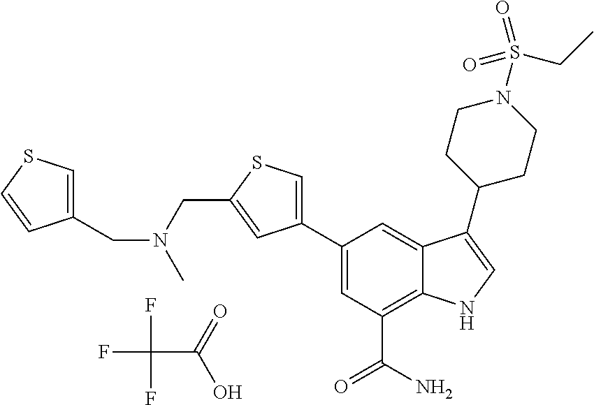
FC(F)(F)C(=O)O.C1=C(C2=CSC(CN(C)CC3=CSC=C3)=C2)C=C2C(=C1C(N)=O)NC=C2C1CCN(S(=O)(=O)CC)CC1
